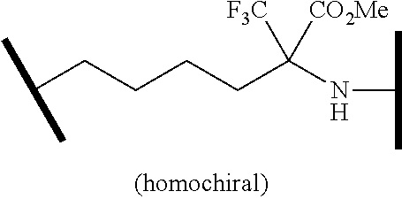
C(CCCCC(NC(C)C)([F3C])[CO2Me])(C)C
